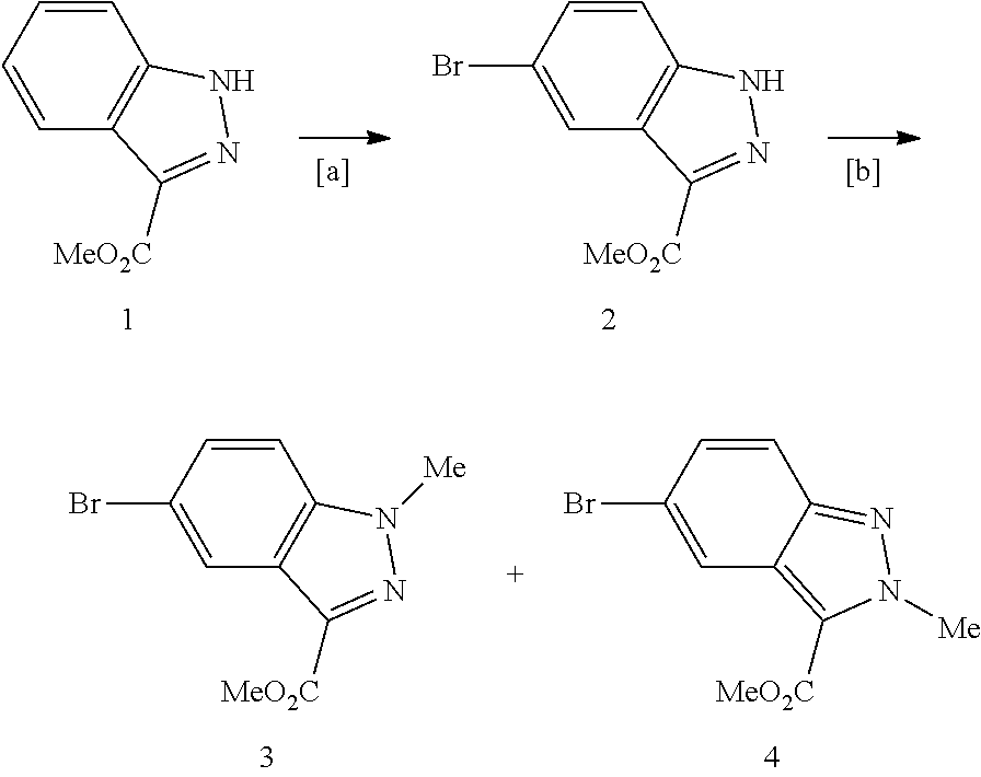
C1=CC=CC2=C1NN=C2[MeO2C].C1=CC(Br)=CC2=C1NN=C2[MeO2C].C1=CC(Br)=CC2=C([MeO2C])N([Me])N=C12.C1=CC(Br)=CC2=C1N([Me])N=C2[MeO2C]
